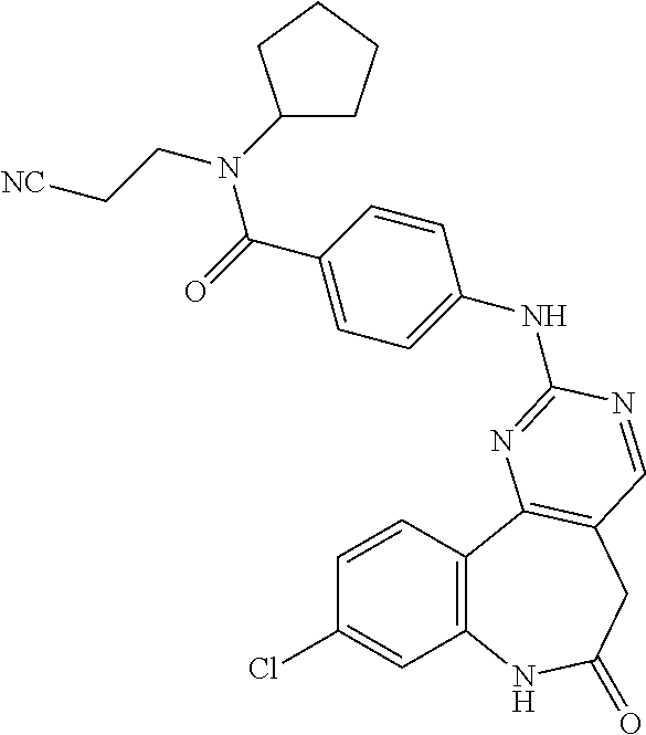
C1(Cl)=CC2=C(C=C1)C1=C(CC(=O)N2)C=NC(NC2=CC=C(C(=O)N(C3CCCC3)CC[NC])C=C2)=N1
